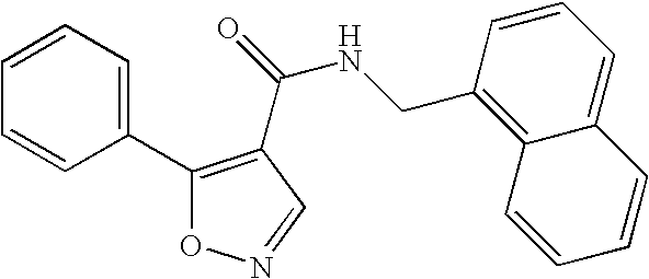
C1=CC=C(C2=C(C(=O)NCC3=C4C(=CC=C3)C=CC=C4)C=NO2)C=C1
